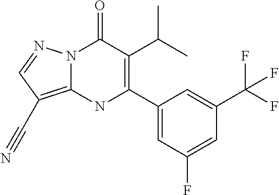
N12C(=C(C#N)C=N1)NC(C1=CC(F)=CC(C(F)(F)F)=C1)=C(C(C)C)C2=O
